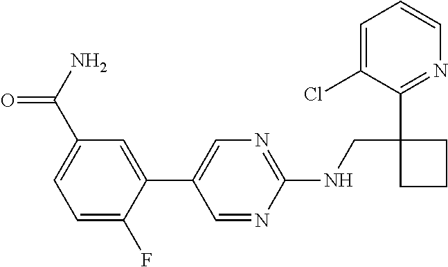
C1(NCC2(C3=NC=CC=C3Cl)CCC2)=NC=C(C2=CC(C(=O)N)=CC=C2F)C=N1
